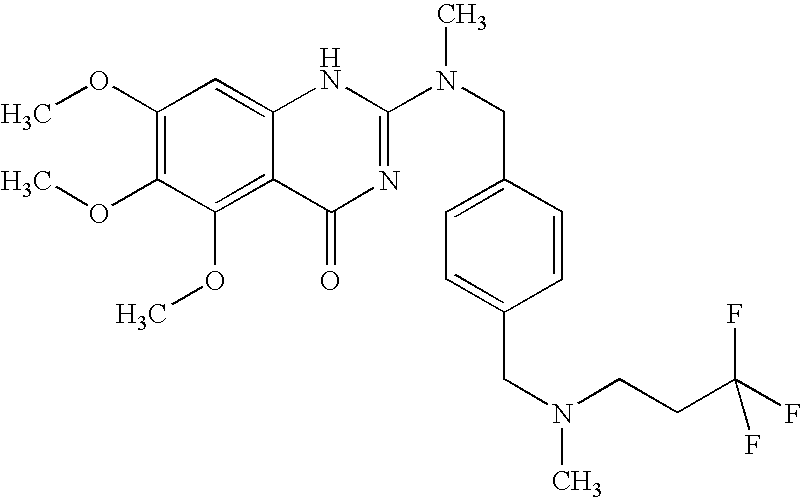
C1(OC)=C(OC)C(OC)=C2C(=C1)NC(N(CC1=CC=C(CN(C)CCC(F)(F)F)C=C1)C)=NC2=O
